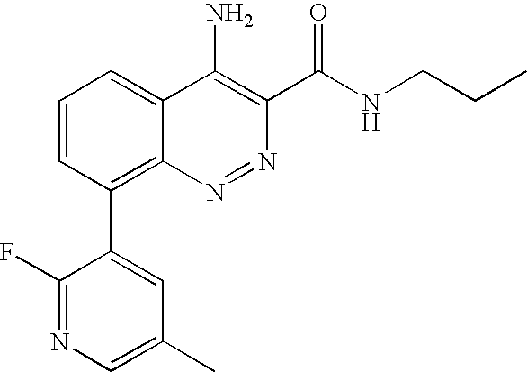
C1(C2=C3C(=CC=C2)C(N)=C(C(NCCC)=O)N=N3)=CC(C)=CN=C1F
